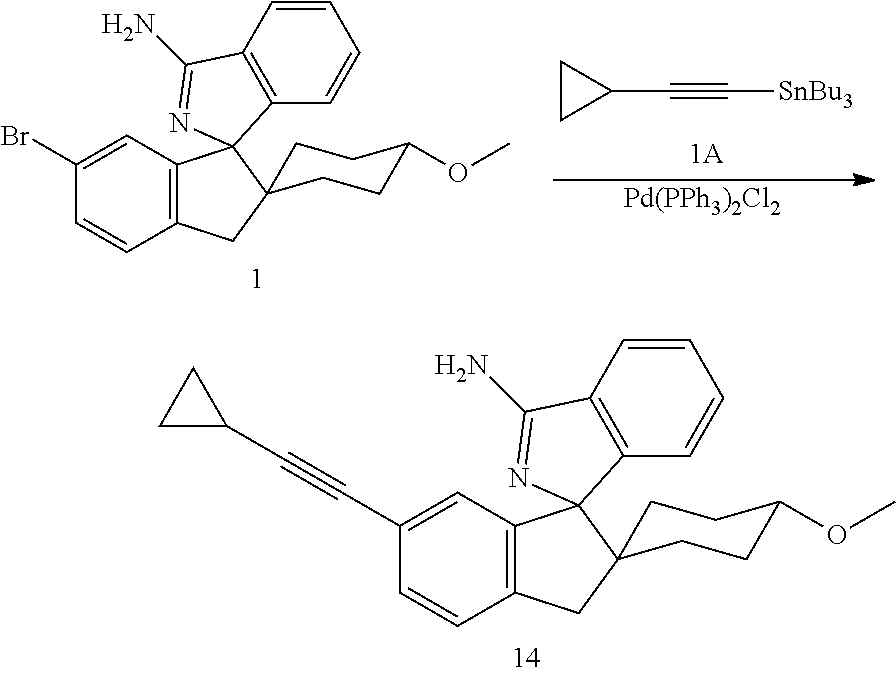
C1CC1C#C[SnBu3].C12=C(C=C(Br)C=C1)C1(C3=C(C=CC=C3)C(N)=N1)C1(C2)CCC(OC)CC1.[Pd(PPh3)2Cl2].C12=C(C=C(C#CC3CC3)C=C1)C1(C3=C(C=CC=C3)C(N)=N1)C1(C2)CCC(OC)CC1
